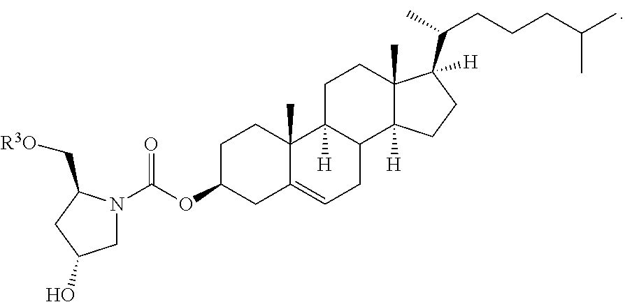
N1(C(OC2CC3=CCC4C([H])(C3(C)CC2)CCC2(C)C4([H])CCC2(C(C)CCCC(C)C)[H])=O)CC(O)CC1C[R3O]
